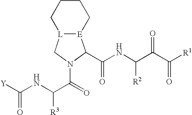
[E]12[L](CN(C(C([R3])NC([Y])=O)=O)C1C(NC(C(C([R1])=O)=O)[R2])=O)CCCC2
